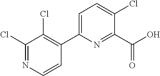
C1=CN=C(Cl)C(Cl)=C1C1=CC=C(Cl)C(C(O)=O)=N1
